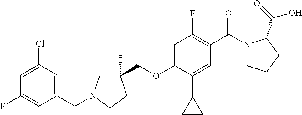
C(N1CC(C)(COC2=CC(F)=C(C(=O)N3CCCC3C(O)=O)C=C2C2CC2)CC1)C1=CC(Cl)=CC(F)=C1
